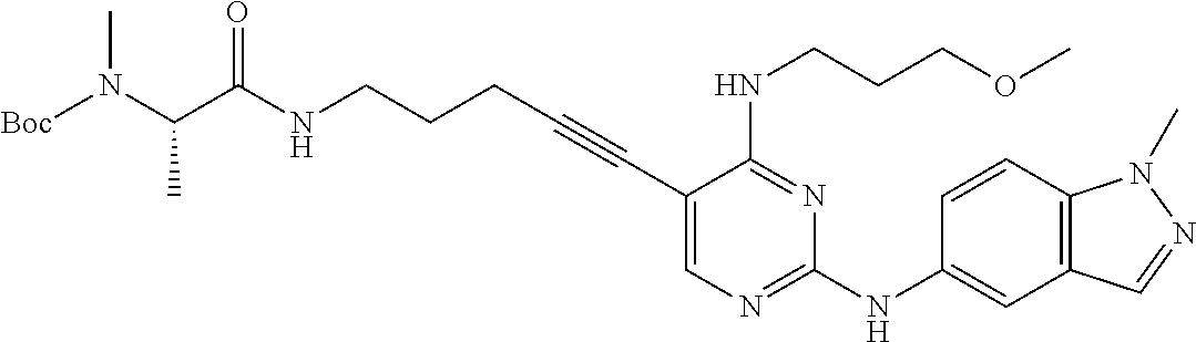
C(NCCCC#CC1=CN=C(NC2=CC3=C(C=C2)N(C)N=C3)N=C1NCCCOC)(=O)C(N([Boc])C)C
